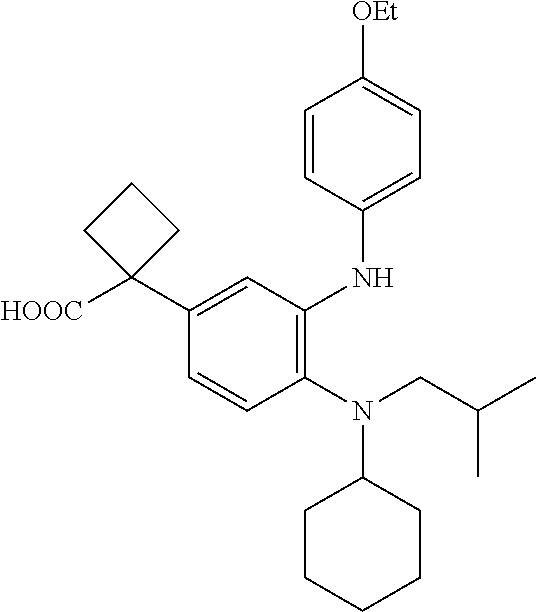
C1(N(CC(C)C)C2CCCCC2)=C(NC2=CC=C([OEt])C=C2)C=C(C2([HOOC])CCC2)C=C1
